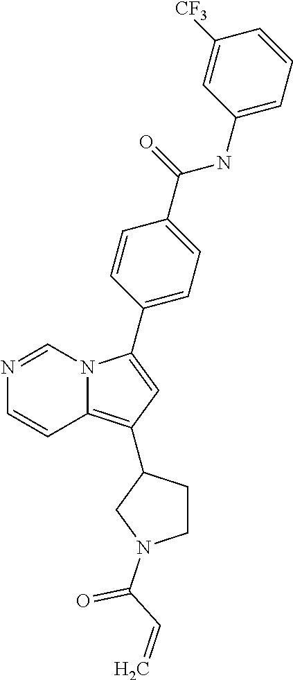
N1=CN2C(=C(C3CCN(C(C=C)=O)C3)C=C2C2=CC=C(C(NC3=CC=CC([CF3])=C3)=O)C=C2)C=C1
